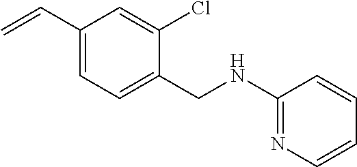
C=CC1=CC=C(CNC2=NC=CC=C2)C(Cl)=C1
